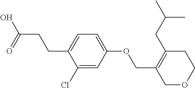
OC(=O)CCC1=CC=C(OCC2=C(CC(C)C)CCOC2)C=C1Cl
